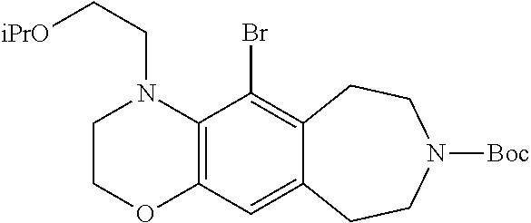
C1COC2=C(N1CC[iPrO])C(Br)=C1C(=C2)CCN([Boc])CC1
